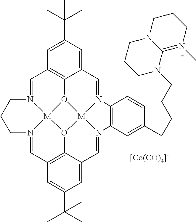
[[Co(CO)4]-].C1=N2[M]34O5C6=C(C=N7[M]58O3C3=C(C=N8CCC7)C=C(C(C)(C)C)C=C3C=N4C3=C2C=CC(CCCCN2C4=N(C)CCCN4CCC2)=C3)C=C(C(C)(C)C)C=C16
